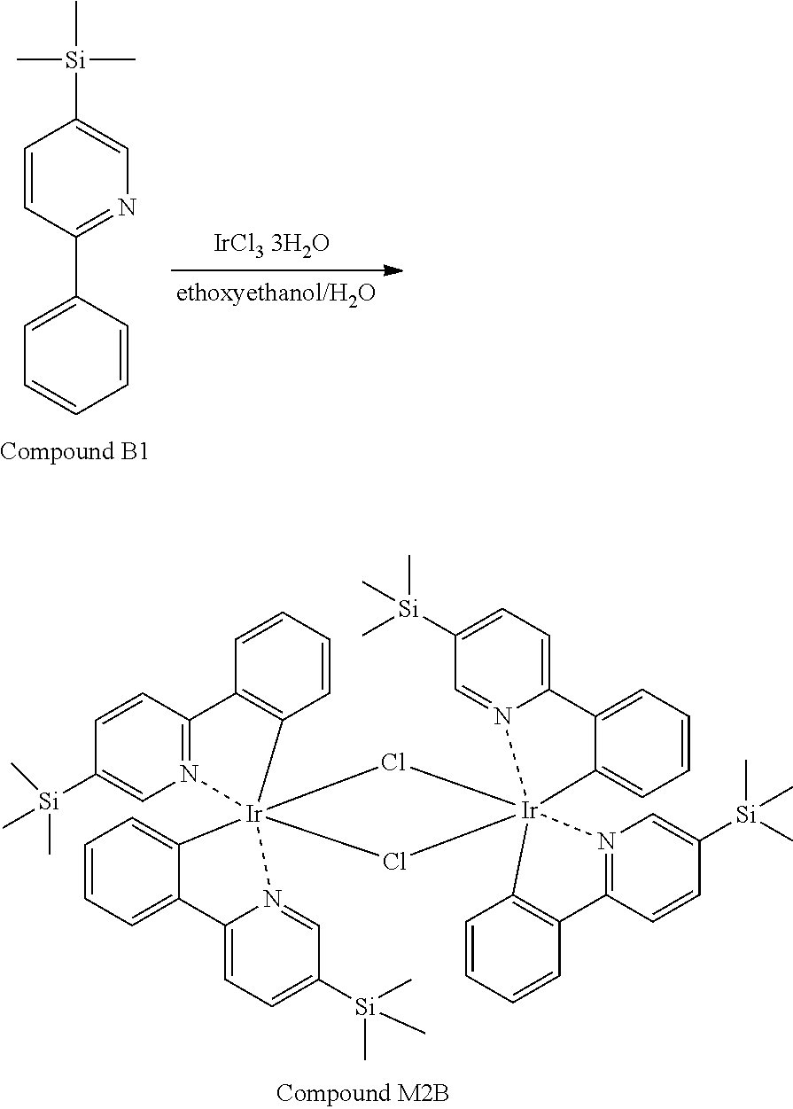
C1([Si](C)(C)C)=CN=C(C2=CC=CC=C2)C=C1.C12=CC=C([Si](C)(C)C)C=N1[Ir]13(C4=CC=CC=C24)(Cl[Ir]24(C5=C(C=CC=C5)C5=N2C=C([Si](C)(C)C)C=C5)(Cl1)C1=CC=CC=C1C1=CC=C([Si](C)(C)C)C=N41)N1=C(C=CC([Si](C)(C)C)=C1)C1=C3C=CC=C1
